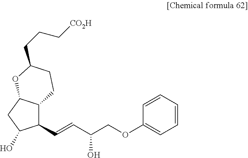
C1(C=CC(COC2=CC=CC=C2)O)C2C(CC1O)OC(CCC[CO2H])CC2
